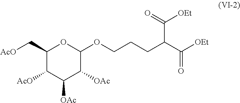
C1(C[AcO])C([AcO])C([OAc])C([OAc])C(OCCCC(C(=O)[OEt])C(=O)[OEt])O1
